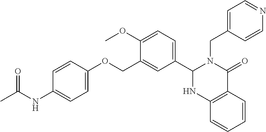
C12=C(C=CC=C1)NC(C1=CC=C(OC)C(COC3=CC=C(NC(C)=O)C=C3)=C1)N(CC1=CC=NC=C1)C2=O
